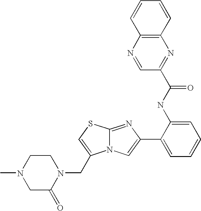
N12C(=NC(C3=CC=CC=C3NC(C3=NC4=C(N=C3)C=CC=C4)=O)=C1)SC=C2CN1CCN(C)CC1=O
